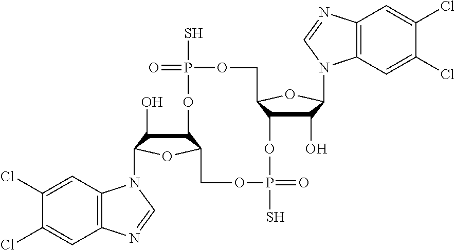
C12C(O)C(N3C4=C(C=C(Cl)C(Cl)=C4)N=C3)OC1COP(S)(=O)OC1C(O)C(N3C4=C(C=C(Cl)C(Cl)=C4)N=C3)OC1COP(S)(=O)O2
